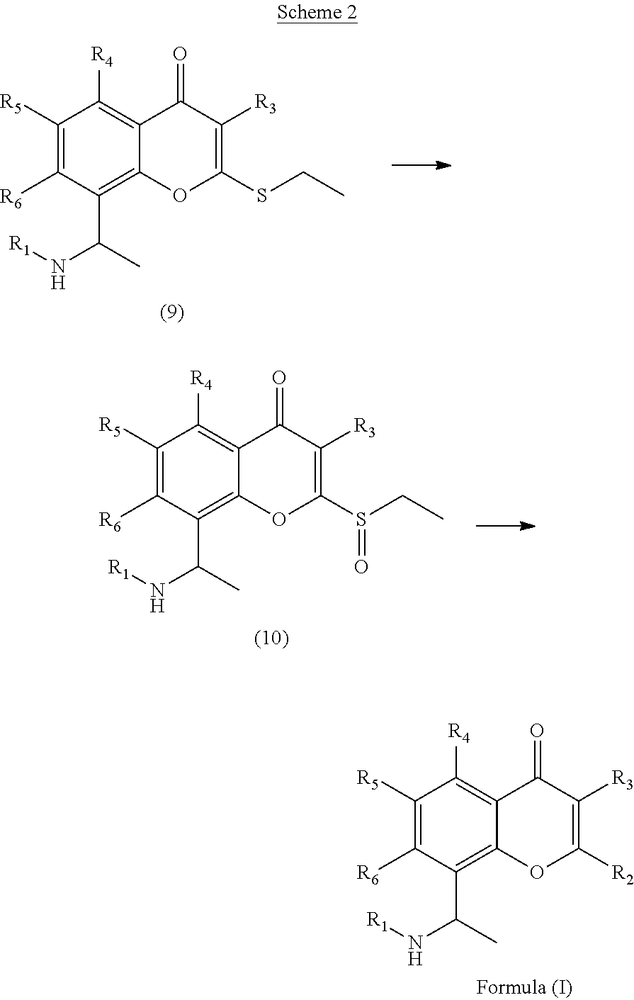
S(CC)C1=C([R3])C(=O)C2=C([R4])C([R5])=C([R6])C(C(N[R1])C)=C2O1.S(=O)(CC)C1=C([R3])C(=O)C2=C([R4])C([R5])=C([R6])C(C(N[R1])C)=C2O1.[R1]NC(C1=C2C(=C([R4])C([R5])=C1[R6])C(=O)C([R3])=C([R2])O2)C
